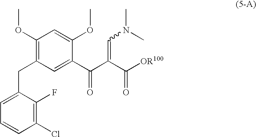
C1(OC)=C(CC2=CC=CC(Cl)=C2F)C=C(C(C(C([OR100])=O)=CN(C)C)=O)C(OC)=C1
